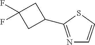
C1(C2=NC=CS2)CC(F)(F)C1
